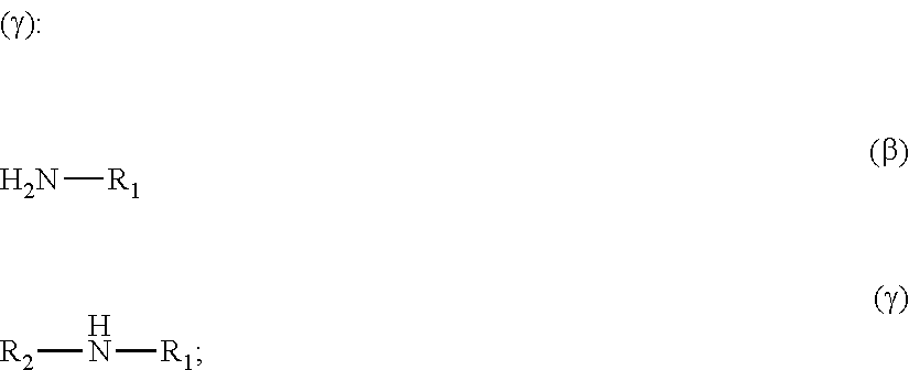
N[R1].[R2]N[R1]
